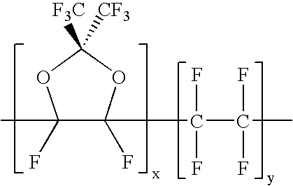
C(C(C)(F)F)(F)(F)C1(F)C(F)(C)OC([F3C])([CF3])O1
